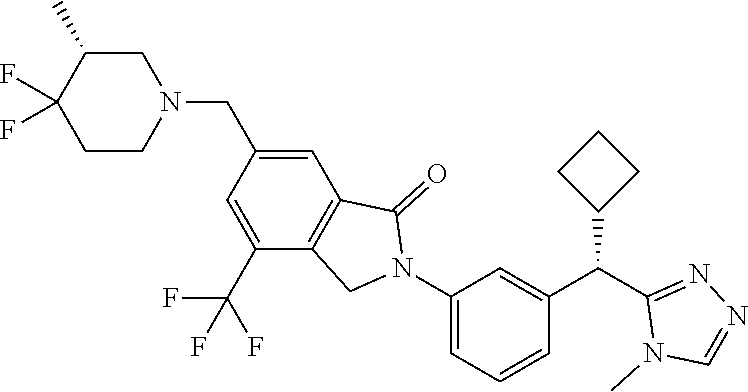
C1CN(CC2=CC3=C(C(C(F)(F)F)=C2)CN(C2=CC=CC(C(C4=NN=CN4C)C4CCC4)=C2)C3=O)CC(C)C1(F)F
